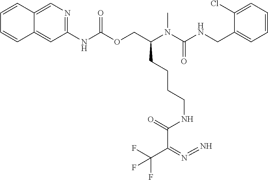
C1=C(Cl)C(CNC(N(C(COC(NC2=NC=C3C(=C2)C=CC=C3)=O)CCCCNC(C(=N=N)C(F)(F)F)=O)C)=O)=CC=C1
